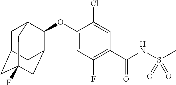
C1=C(OC2C3CC4(F)CC(CC2C4)C3)C(Cl)=CC(C(NS(C)(=O)=O)=O)=C1F
